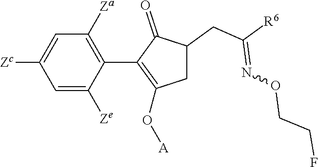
C1=C([Ze])C(C2=C(O[A])CC(CC([R6])=NOCCF)C2=O)=C([Za])C=C1[Zc]
